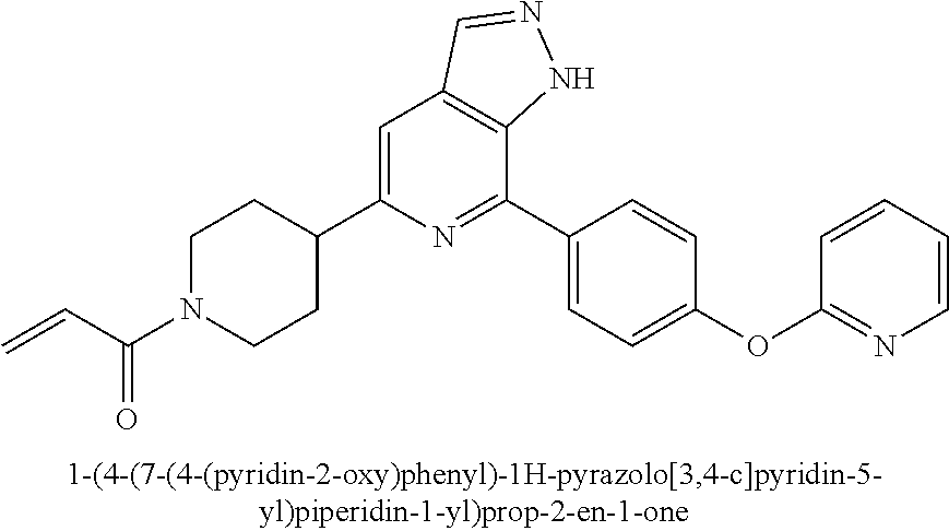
C1N(C(C=C)=O)CCC(C2=CC3=C(C(C4=CC=C(OC5=NC=CC=C5)C=C4)=N2)NN=C3)C1
